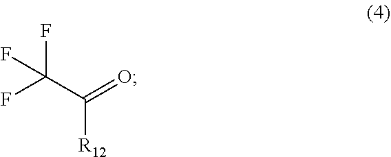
FC(C(=O)[R12])(F)F
